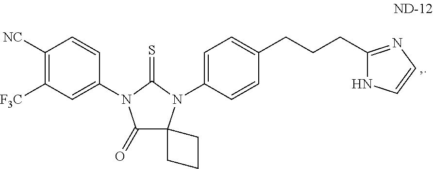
C1([NC])=C([F3C])C=C(N2C(=O)C3(N(C4=CC=C(CCCC5=NC=CN5)C=C4)C2=S)CCC3)C=C1
